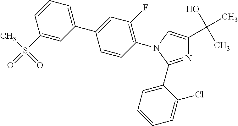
C1=C(C2=CC(F)=C(N3C=C(C(O)(C)C)N=C3C3=CC=CC=C3Cl)C=C2)C=C(S(C)(=O)=O)C=C1
